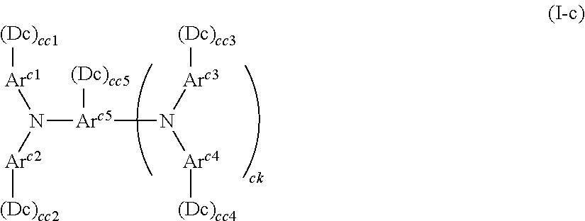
[Arc1](N([Arc2][(Dc)cc2])[Arc5](N([Arc4][(Dc)cc4])[Arc3][(Dc)cc3])[(Dc)cc5])[(Dc)cc1]
